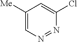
C1([Me])=CN=NC(Cl)=C1
